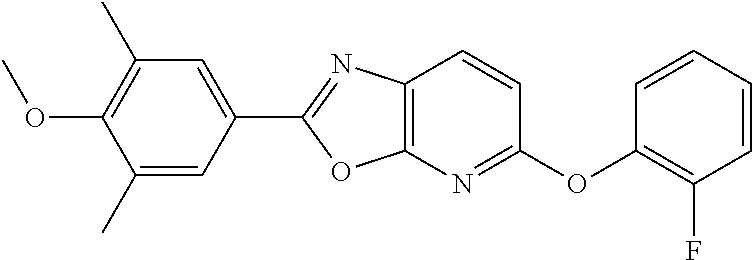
C1=C(C2=NC3=C(O2)N=C(OC2=C(F)C=CC=C2)C=C3)C=C(C)C(OC)=C1C
